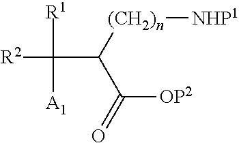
O=C([OP2])C(C([A1])([R1])[R2])[(CH2)n][NHP1]
